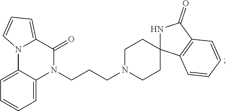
C1=C2C(=CC=C1)N(CCCN1CCC3(CC1)NC(=O)C1=C3C=CC=C1)C(=O)C1=CC=CN21
